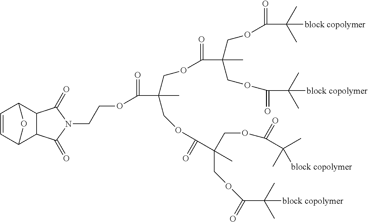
C1=CC2C3C(C1O2)C(=O)N(CCOC(=O)C(C)(COC(=O)C(C)(COC(=O)C(C)(C)[block copolymer])COC(=O)C(C)(C)[block copolymer])COC(=O)C(COC(=O)C(C)(C)[block copolymer])(COC(C(C)(C)[block copolymer])=O)C)C3=O
